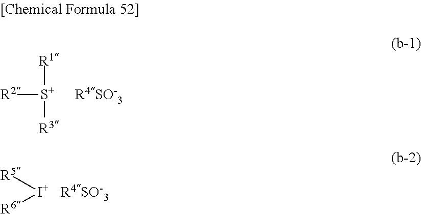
[R1][S+]([R2])[R3].[R4SO-3].[R4SO-3].[R5][I+][R6]
